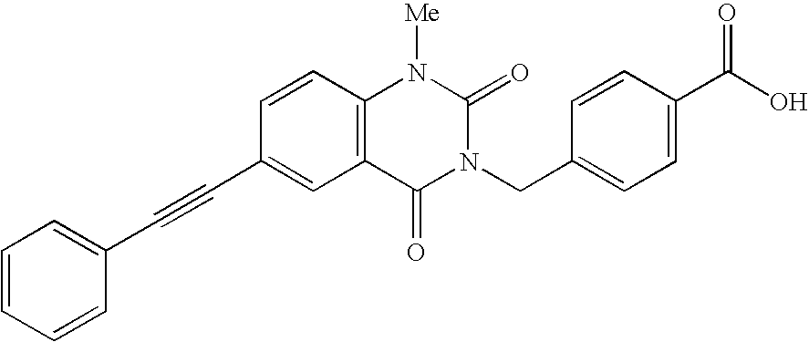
C1=CC2=C(C=C1C#CC1=CC=CC=C1)C(=O)N(CC1=CC=C(C(O)=O)C=C1)C(=O)N2[Me]
